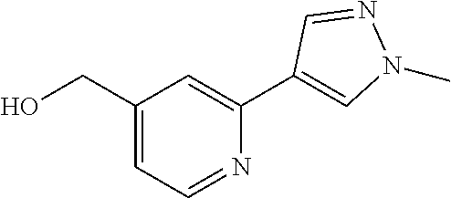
OCC1=CC=NC(C2=CN(C)N=C2)=C1
